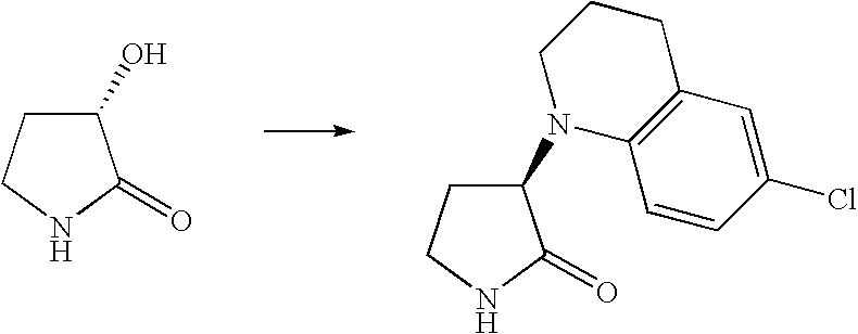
C1(O)CCNC1=O.C1(N2C3=C(CCC2)C=C(Cl)C=C3)CCNC1=O
